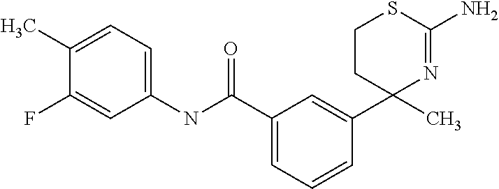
N1=C(N)SCCC1(C1=CC(C(NC2=CC=C(C)C(F)=C2)=O)=CC=C1)C
